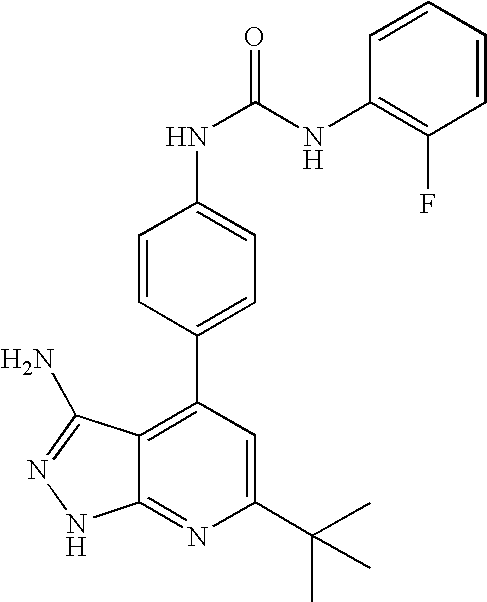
C1(C(C)(C)C)=CC(C2=CC=C(NC(=O)NC3=C(F)C=CC=C3)C=C2)=C2C(=N1)NN=C2N
